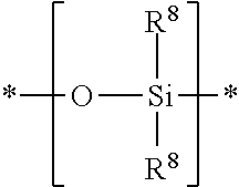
*O[Si](*)([R8])[R8]
